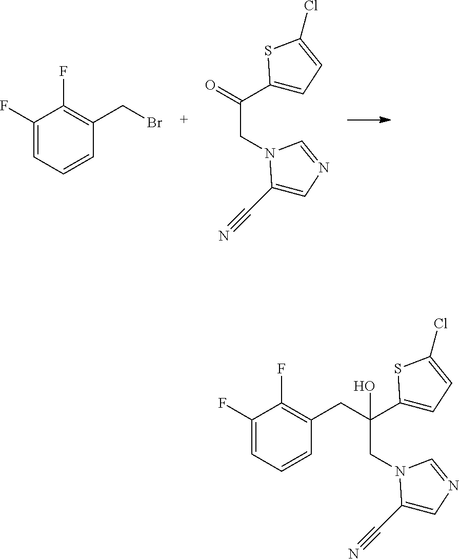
C1(F)=CC=CC(CBr)=C1F.C1(C(=O)CN2C(C#N)=CN=C2)=CC=C(Cl)S1.C1(C(CN2C(C#N)=CN=C2)(CC2=C(F)C(F)=CC=C2)O)=CC=C(Cl)S1
